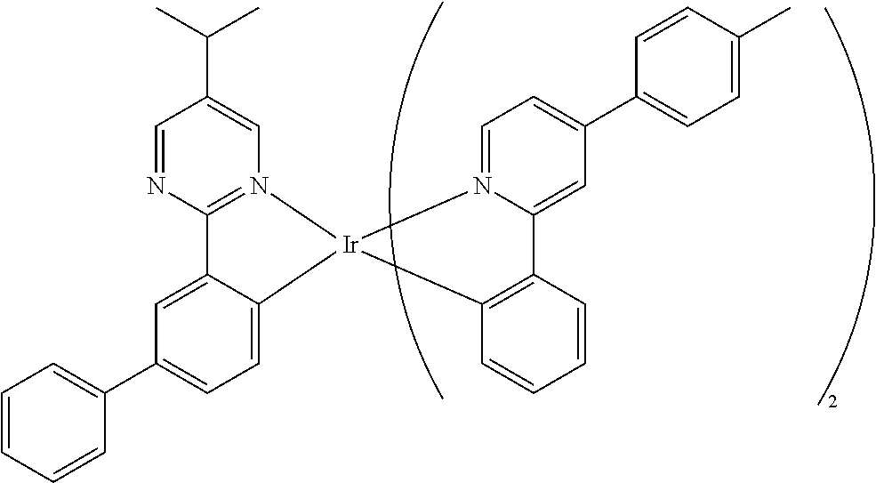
C12=N(C=C(C(C)C)C=N1)[Ir]1(C3=CC=C(C4=CC=CC=C4)C=C23)C2=C(C3=CC(C4=CC=C(C)C=C4)=CC=N31)C=CC=C2
